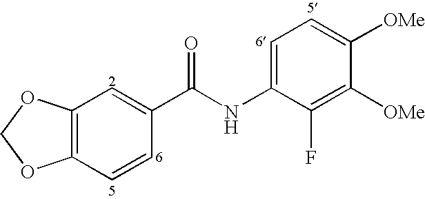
C12=C(C=CC(C(=O)NC3=CC=C([OMe])C([OMe])=C3F)=C1)OCO2
